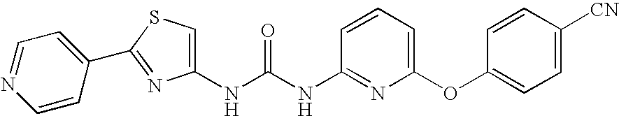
C1(NC(NC2=NC(OC3=CC=C([CN])C=C3)=CC=C2)=O)=CSC(C2=CC=NC=C2)=N1
